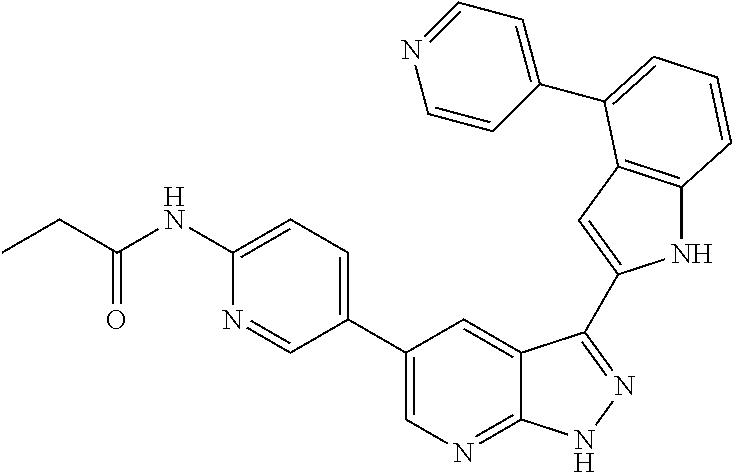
C1(C2=CN=C3C(=C2)C(C2=CC4=C(N2)C=CC=C4C2=CC=NC=C2)=NN3)=CC=C(NC(CC)=O)N=C1
